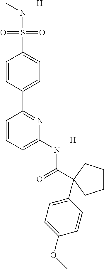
[H].N(S(=O)(=O)C1=CC=C(C2=NC(NC(=O)C3(C4=CC=C(OC)C=C4)CCCC3)=CC=C2)C=C1)C.[H]
